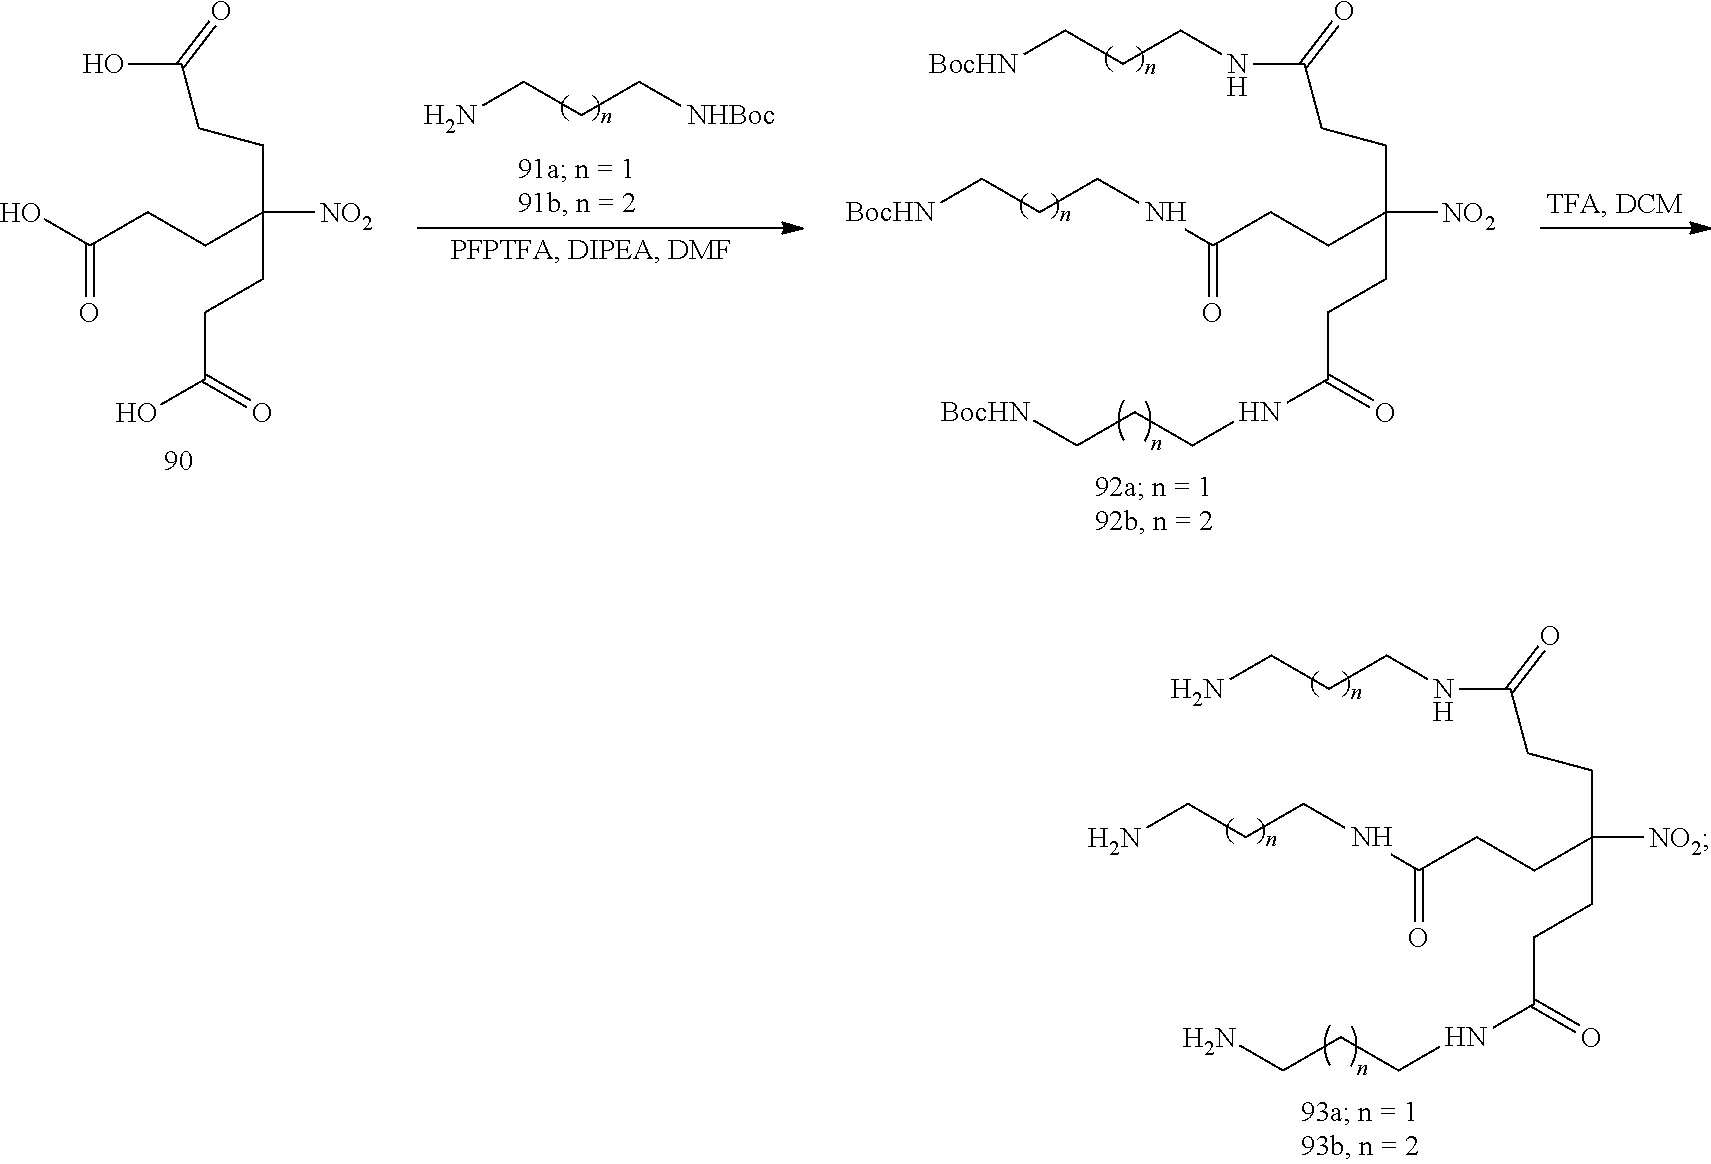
C(C([NO2])(CCC(NCCCN)=O)CCC(NCCCN)=O)CC(NCCCN)=O.C(C([NO2])(CCC(O)=O)CCC(O)=O)CC(O)=O.NCCC[NHBoc].C(C([NO2])(CCC(NCCC[BocHN])=O)CCC(NCCC[BocHN])=O)CC(NCCC[BocHN])=O
